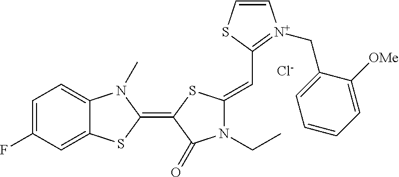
[Cl-].C1=C(F)C=C2C(=C1)N(C)C(=C1C(=O)N(CC)C(=CC3=[N+](CC4=CC=CC=C4[OMe])C=CS3)S1)S2
